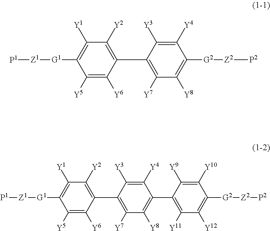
[G1](C1=C([Y1])C([Y2])=C(C2=C([Y7])C([Y8])=C([G2][Z2][P2])C([Y4])=C2[Y3])C([Y6])=C1[Y5])[Z1][P1].[G1](C1=C([Y1])C([Y2])=C(C2=C([Y7])C([Y8])=C(C3=C([Y11])C([Y12])=C([G2][Z2][P2])C([Y10])=C3[Y9])C([Y4])=C2[Y3])C([Y6])=C1[Y5])[Z1][P1]
